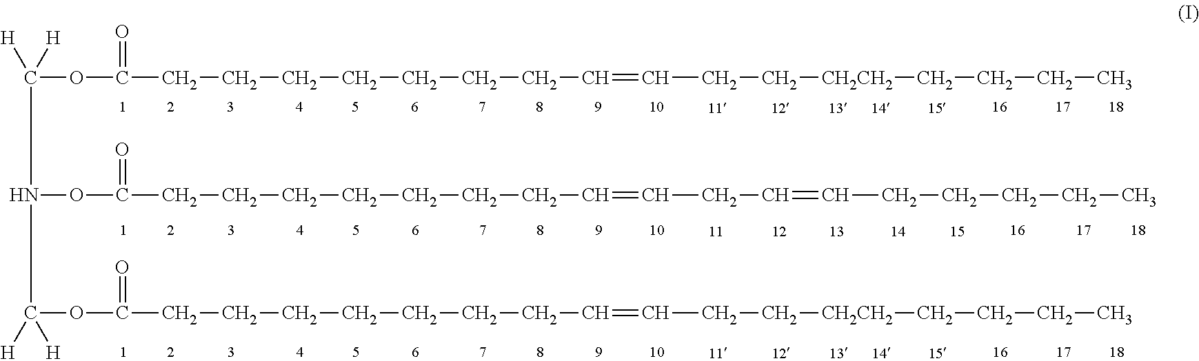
C(OC(CCCCCCCC=CCC[CH2CH2]CCCC)=O)([H])([H])N(OC(CCCCCCCC=CCC=CCCCCC)=O)C(OC(CCCCCCCC=CCC[CH2CH2]CCCC)=O)([H])[H]
